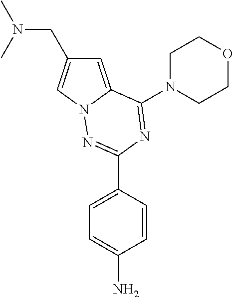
C1=C2N(C=C1CN(C)C)N=C(C1=CC=C(N)C=C1)N=C2N1CCOCC1
